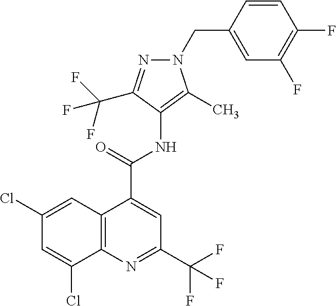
C12=C(N=C(C(F)(F)F)C=C1C(=O)NC1=C(C)N(CC3=CC(F)=C(F)C=C3)N=C1C(F)(F)F)C(Cl)=CC(Cl)=C2
